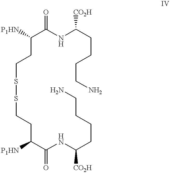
C(C(NC(CCCCN)[CO2H])=O)(CCSSCCC(C(NC(CCCCN)[CO2H])=O)[P1HN])[P1HN]
